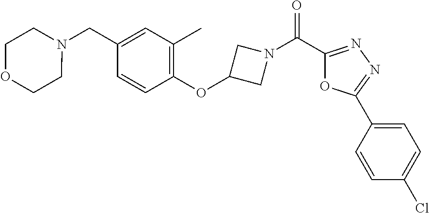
N1(CC2=CC(C)=C(OC3CN(C(C4=NN=C(C5=CC=C(Cl)C=C5)O4)=O)C3)C=C2)CCOCC1
